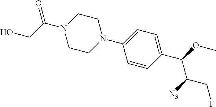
N1(C2=CC=C(C(OC)C([N3])CF)C=C2)CCN(C(CO)=O)CC1
